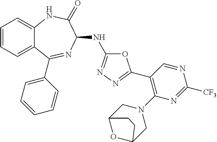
C1(C2=NN=C(NC3N=C(C4=CC=CC=C4)C4=CC=CC=C4NC3=O)O2)=C(N2CC3OC(C2)CC3)N=C([CF3])N=C1
